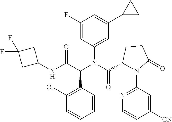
C1(F)=CC(N(C(=O)C2N(C3=NC=CC([CN])=C3)C(=O)CC2)C(C(NC2CC(F)(F)C2)=O)C2=C(Cl)C=CC=C2)=CC(C2CC2)=C1
